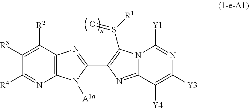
C1([R3])=C([R2])C2=C(N=C1[R4])N([A1a])C(C1=C(S([R1])=O)N3C(=N1)C([Y4])=C([Y3])N=C3[Y1])=N2
